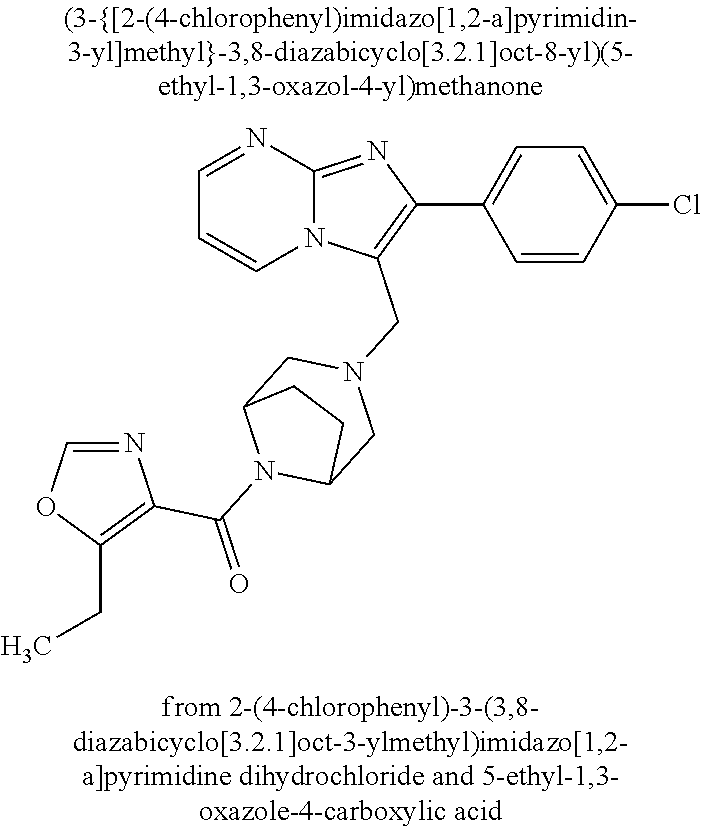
N12C(=NC(C3=CC=C(Cl)C=C3)=C1CN1CC3N(C(=O)C4=C(CC)OC=N4)C(C1)CC3)N=CC=C2
